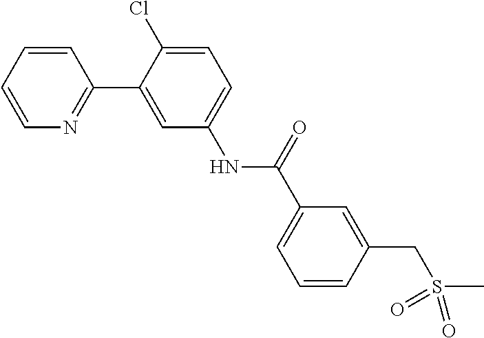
C1=CC=CN=C1C1=CC(NC(C2=CC=CC(CS(=O)(C)=O)=C2)=O)=CC=C1Cl
